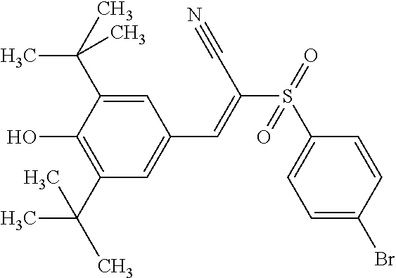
C1(C(C)(C)C)=C(O)C(C(C)(C)C)=CC(C=C(S(=O)(C2=CC=C(Br)C=C2)=O)C#N)=C1
